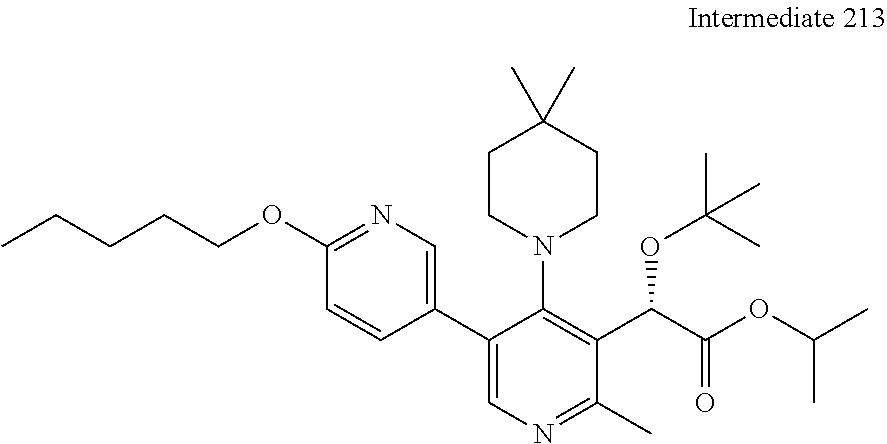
C(CC)CCOC1=NC=C(C2=CN=C(C)C(C(C(OC(C)C)=O)OC(C)(C)C)=C2N2CCC(C)(C)CC2)C=C1
